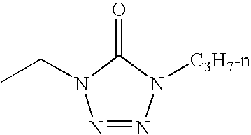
O=C1N(CC)N=NN1[C3H7-n]
